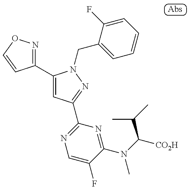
C1(C2=CC(C3=NC=C(F)C(N(C([CO2H])C(C)C)C)=N3)=NN2CC2=CC=CC=C2F)=NOC=C1
